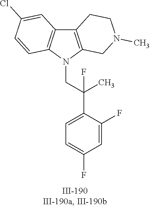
N1(CC(C2=CC=C(F)C=C2F)(C)F)C2=C(C3=C1C=CC(Cl)=C3)CCN(C)C2
